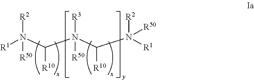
N(C(N(C(N([R1])([R2])[R50])[R10])([R3])[R50])[R10])([R1])([R50])[R2]
